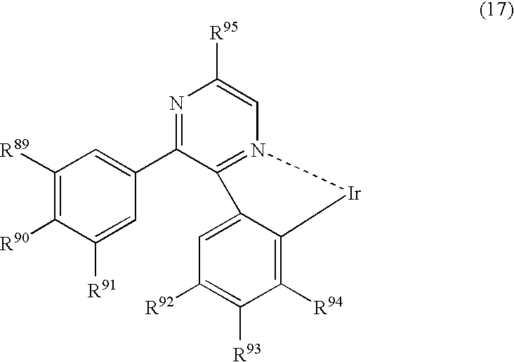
N1=C(C2=CC([R89])=C([R90])C([R91])=C2)C2=N(C=C1[R95])[Ir]C1=C([R94])C([R93])=C([R92])C=C21
